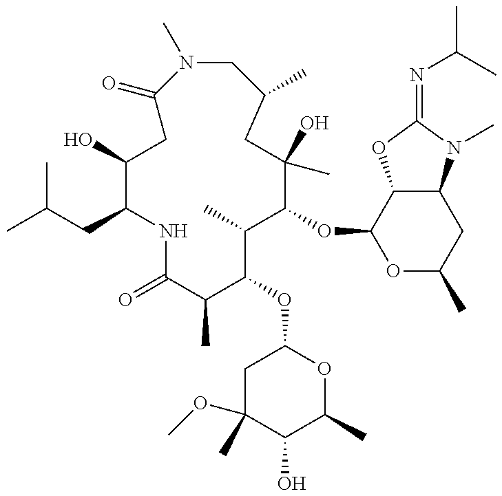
OC1CC(=O)N(C)CC(C)CC(C)(O)C(OC2OC(C)CC3C2OC(=NC(C)C)N3C)C(C)C(OC2CC(OC)(C)C(O)C(C)O2)C(C)C(=O)NC1CC(C)C
